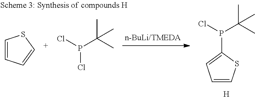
C1=CSC(P(Cl)C(C)(C)C)=C1.[H].C1=CC=CS1.P(Cl)(Cl)C(C)(C)C
